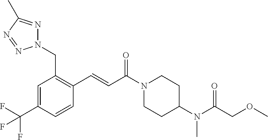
N1(CC2=C(C=CC(N3CCC(N(C(COC)=O)C)CC3)=O)C=CC(C(F)(F)F)=C2)N=C(C)N=N1
